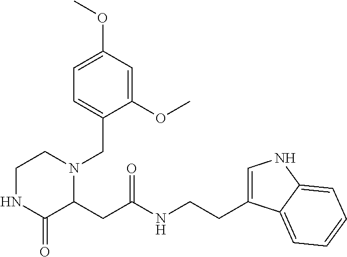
C1=C(CCNC(CC2N(CC3=CC=C(OC)C=C3OC)CCNC2=O)=O)C2=CC=CC=C2N1
